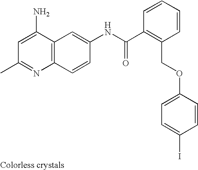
CC1=NC2=C(C(N)=C1)C=C(NC(C1=C(COC3=CC=C(I)C=C3)C=CC=C1)=O)C=C2
